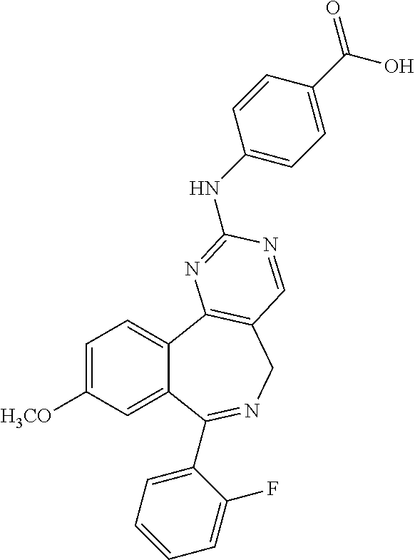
C1=C([H3CO])C=C2C(=C1)C1=C(CN=C2C2=CC=CC=C2F)C=NC(NC2=CC=C(C(=O)O)C=C2)=N1
